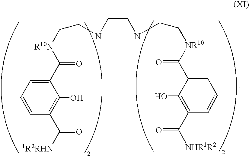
C1(C([R10N]CCNCCNCC[NR10]C(C2=CC=CC(C([NHR1R2])=O)=C2O)=O)=O)=CC=CC(C([1R2RHN])=O)=C1O
